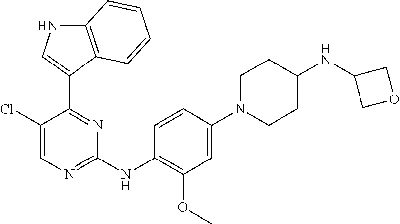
C1(Cl)=CN=C(NC2=C(OC)C=C(N3CCC(NC4COC4)CC3)C=C2)N=C1C1=CNC2=C1C=CC=C2
